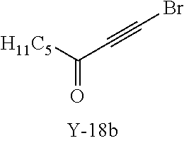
C(=O)([H11C5])C#CBr
